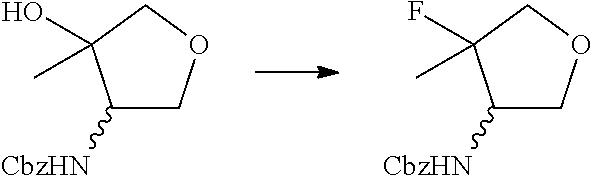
C1([CbzHN])COCC1(O)C.C1([CbzHN])COCC1(F)C
